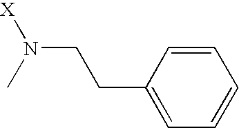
[X]N(C)CCC1=CC=CC=C1
